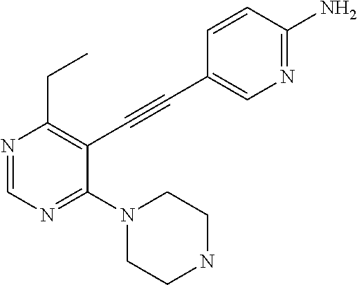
N1=CN=C(N2CCNCC2)C(C#CC2=CN=C(N)C=C2)=C1CC
